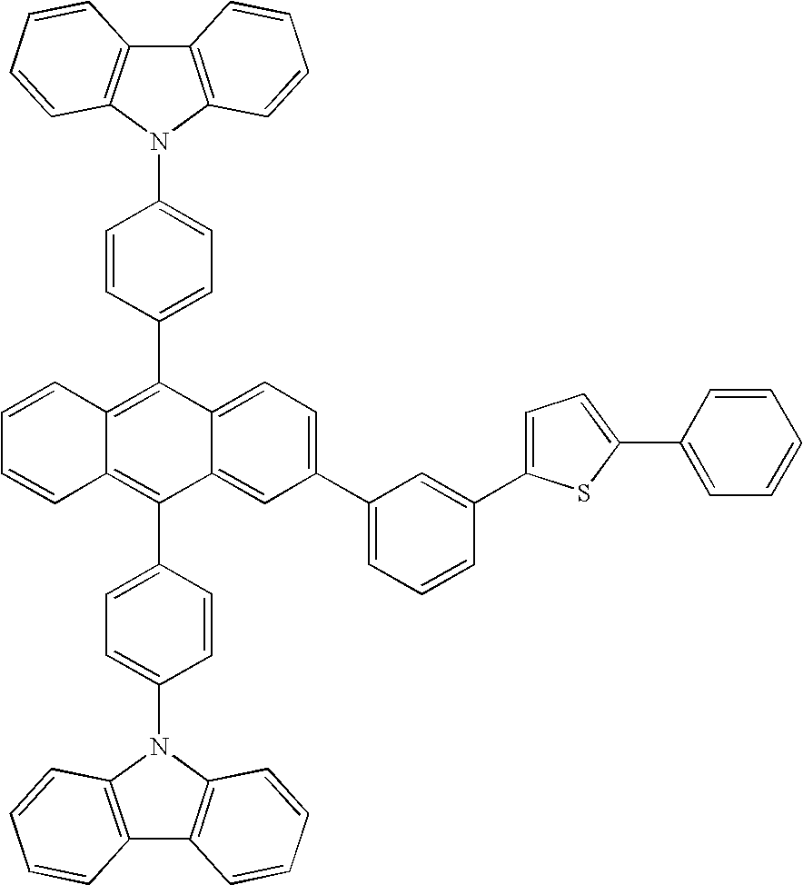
C1=CC2=C(C3=CC=C(N4C5=C(C6=C4C=CC=C6)C=CC=C5)C=C3)C3=CC=C(C4=CC=CC(C5=CC=C(C6=CC=CC=C6)S5)=C4)C=C3C(C3=CC=C(N4C5=C(C6=C4C=CC=C6)C=CC=C5)C=C3)=C2C=C1
